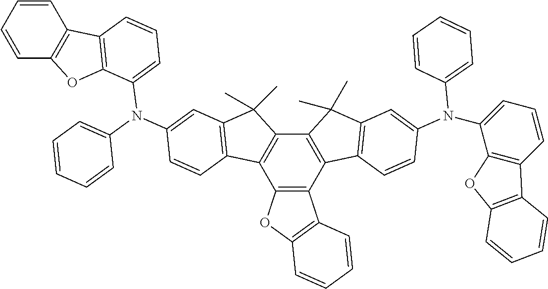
C12=C(C3=C(C4=C1C1=C(C4(C)C)C=C(N(C4=CC=CC=C4)C4=CC=CC5=C4OC4=C5C=CC=C4)C=C1)C(C)(C)C1=C3C=CC(N(C3=CC=CC4=C3OC3=C4C=CC=C3)C3=CC=CC=C3)=C1)C1=C(O2)C=CC=C1
